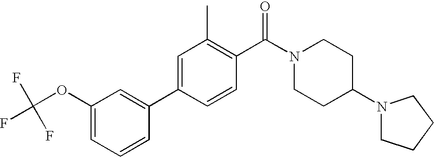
C1=C(C2=CC(OC(F)(F)F)=CC=C2)C=CC(C(N2CCC(N3CCCC3)CC2)=O)=C1C
